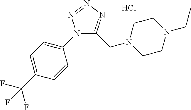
N1(C2=CC=C(C(F)(F)F)C=C2)C(CN2CCN(CC)CC2)=NN=N1.Cl
